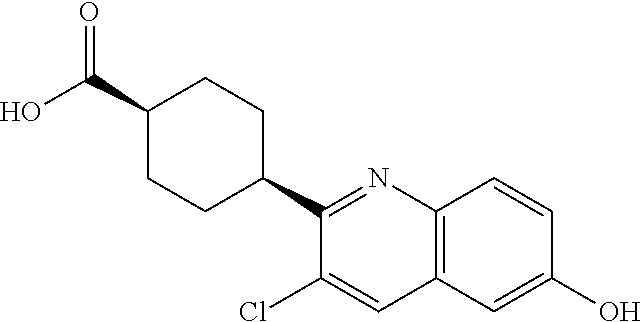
C1(C(=O)O)CCC(C2=NC3=C(C=C2Cl)C=C(O)C=C3)CC1
